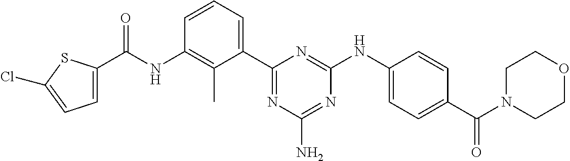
N(C1=C(C)C(C2=NC(N)=NC(NC3=CC=C(C(=O)N4CCOCC4)C=C3)=N2)=CC=C1)C(=O)C1=CC=C(Cl)S1
